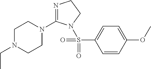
N1=C(N2CCN(CC)CC2)N(S(C2=CC=C(OC)C=C2)(=O)=O)CC1
